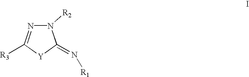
N1=C([R3])[Y]C(=N[R1])N1[R2]
